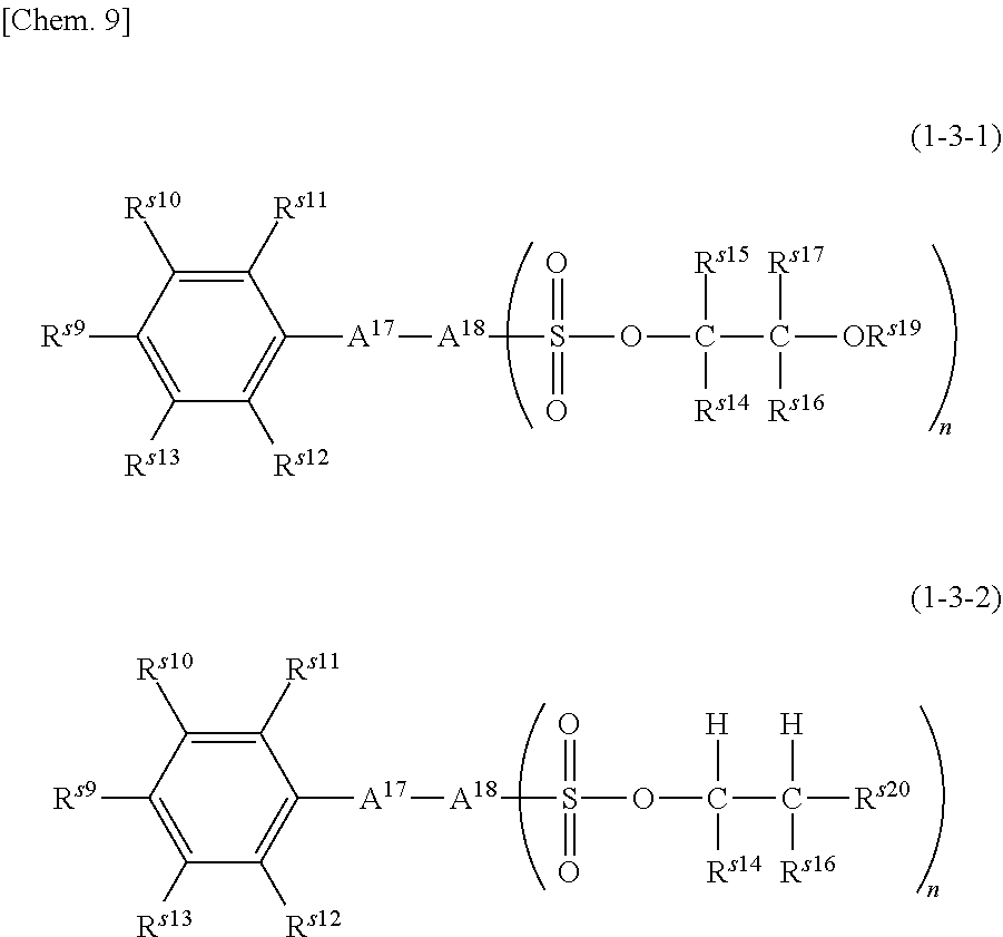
C1([Rs13])=C([Rs9])C([Rs10])=C([Rs11])C([A17][A18]S(OC(C([ORs19])([Rs16])[Rs17])([Rs14])[Rs15])(=O)=O)=C1[Rs12].C1([Rs13])=C([Rs9])C([Rs10])=C([Rs11])C([A17][A18]S(OC(C([Rs20])([Rs16])[H])([Rs14])[H])(=O)=O)=C1[Rs12]
